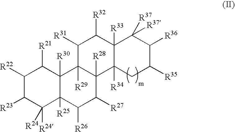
C1([R22])C([R23])C([R24])([R24])C2([R25])C([R30])(C1[R21])C1([R29])C([R28])(C([R27])C2[R26])C2([R34])C([R33])(C([R32])C1[R31])C([R37])([R37])C([R36])C([R35])C2
